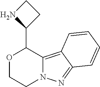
O1CCN2C(=C3C(=N2)C=CC=C3)C1C1CCN1
